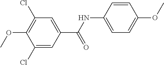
C1(Cl)=CC(C(=O)NC2=CC=C(OC)C=C2)=CC(Cl)=C1OC
